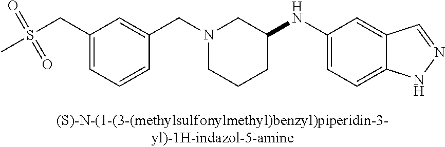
C1(CS(C)(=O)=O)=CC=CC(CN2CCCC(NC3=CC=C4C(=C3)C=NN4)C2)=C1
